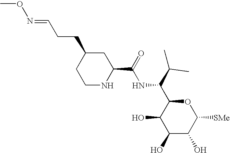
C1(O)C(O)C([SMe])OC(C(C(C)C)NC(C2CC(CCC=NOC)CCN2)=O)C1O
